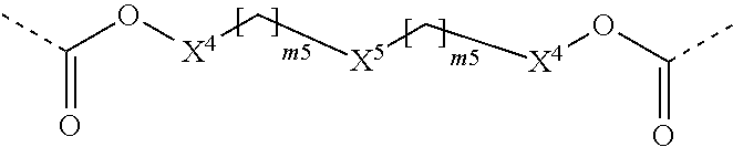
CC(O[X4]C[X5]C[X4]OC(C)=O)=O
